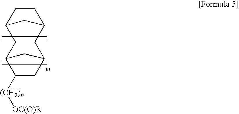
C12C(C3C=CC1C3)C1CC([(CH2)n][OC(O)R])C2C1
